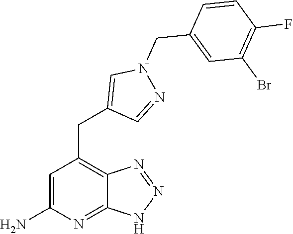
C1=C(N)N=C2C(=C1CC1=CN(CC3=CC(Br)=C(F)C=C3)N=C1)N=NN2
